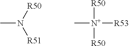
CN([R50])[R51].[R50][N+]([R50])(C)[R53]
